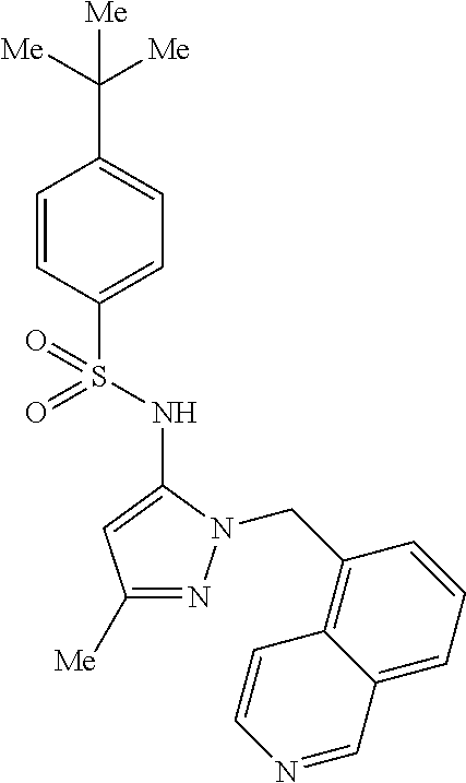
C1=CC(S(=O)(NC2=CC([Me])=NN2CC2=C3C(=CC=C2)C=NC=C3)=O)=CC=C1C([Me])([Me])[Me]
